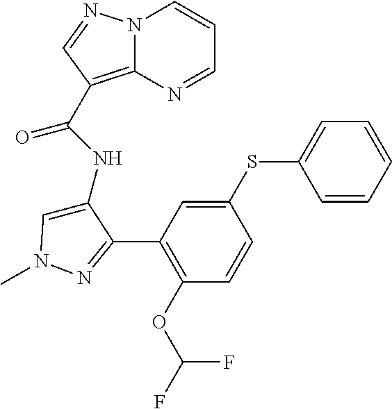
N12C(=C(C(NC3=CN(C)N=C3C3=C(OC(F)F)C=CC(SC4=CC=CC=C4)=C3)=O)C=N1)N=CC=C2
